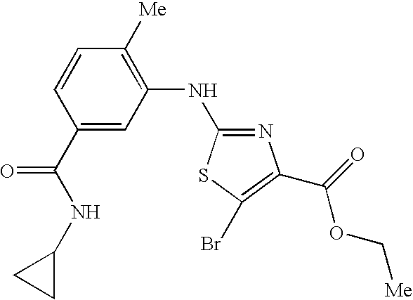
C1(C(NC2CC2)=O)=CC(NC2=NC(C(=O)OC[Me])=C(Br)S2)=C([Me])C=C1
